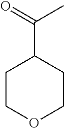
C(C1CCOCC1)(=O)C
